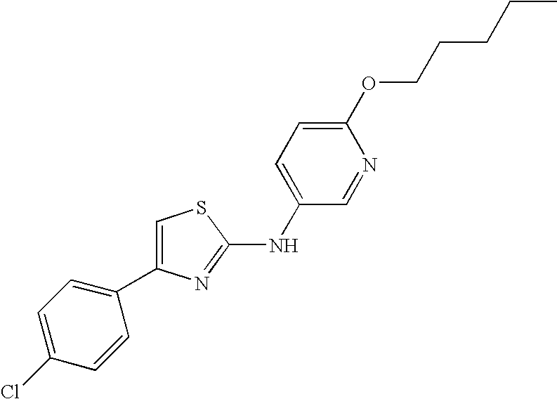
C1=C(NC2=NC(C3=CC=C(Cl)C=C3)=CS2)C=NC(OCCCCC)=C1
